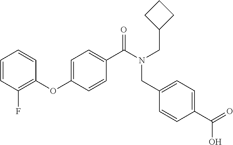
C1(OC2=CC=C(C(N(CC3CCC3)CC3=CC=C(C(=O)O)C=C3)=O)C=C2)=C(F)C=CC=C1
